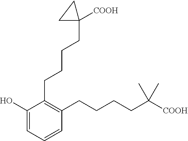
C1=C(O)C(CCCCC2([COOH])CC2)=C(CCCCC(C)(C)[COOH])C=C1
